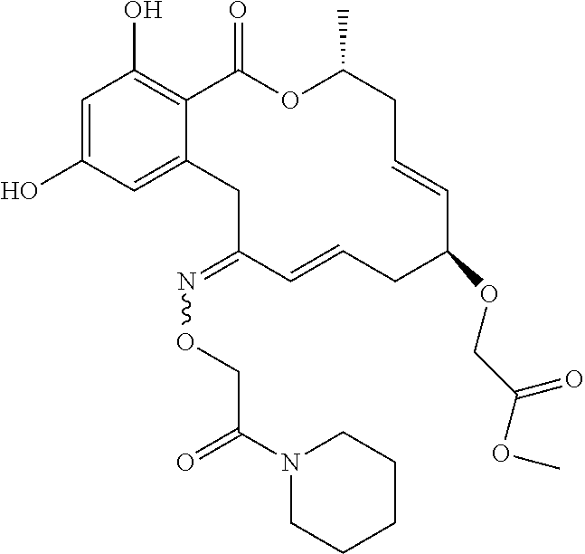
C1=C(O)C=C2C(=C1O)C(=O)OC(C)CC=CC(OCC(OC)=O)CC=CC(=NOCC(N1CCCCC1)=O)C2
